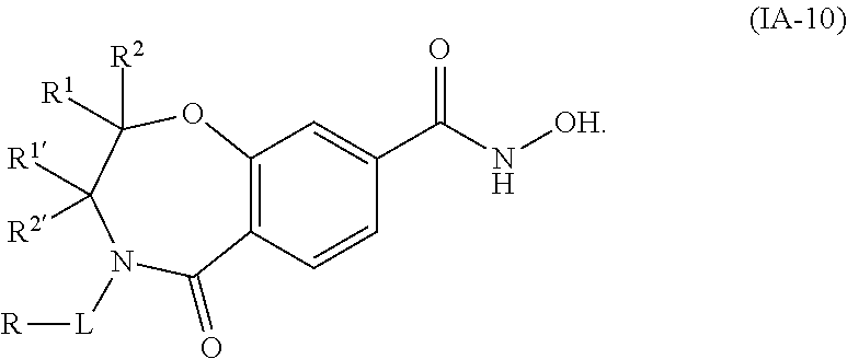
C12=C(C=CC(C(=O)N[OH])=C1)C(=O)N([L][R])C([R1])([R2])C([R1])([R2])O2
